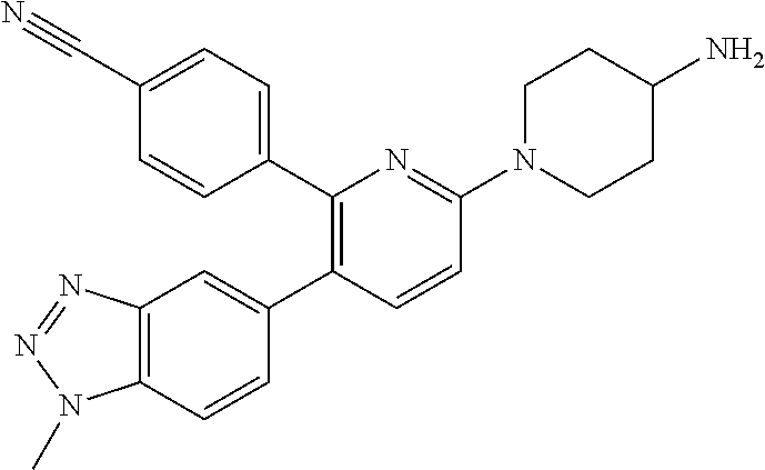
C1(C2=C(C3=CC=C(C#N)C=C3)N=C(N3CCC(N)CC3)C=C2)=CC2=C(C=C1)N(C)N=N2
